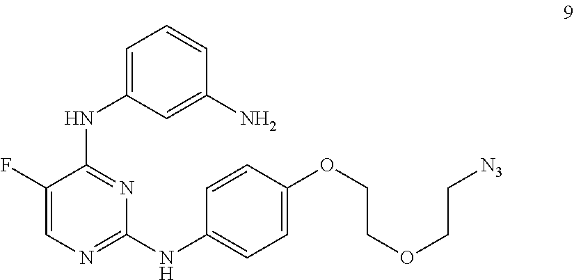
C1=C(NC2=NC(NC3=CC=C(OCCOCC[N3])C=C3)=NC=C2F)C=C(N)C=C1
